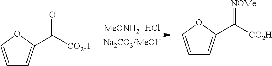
C1=COC(C([CO2H])=O)=C1.C1=COC(C([CO2H])=[NOMe])=C1.[MeONH2].Cl
